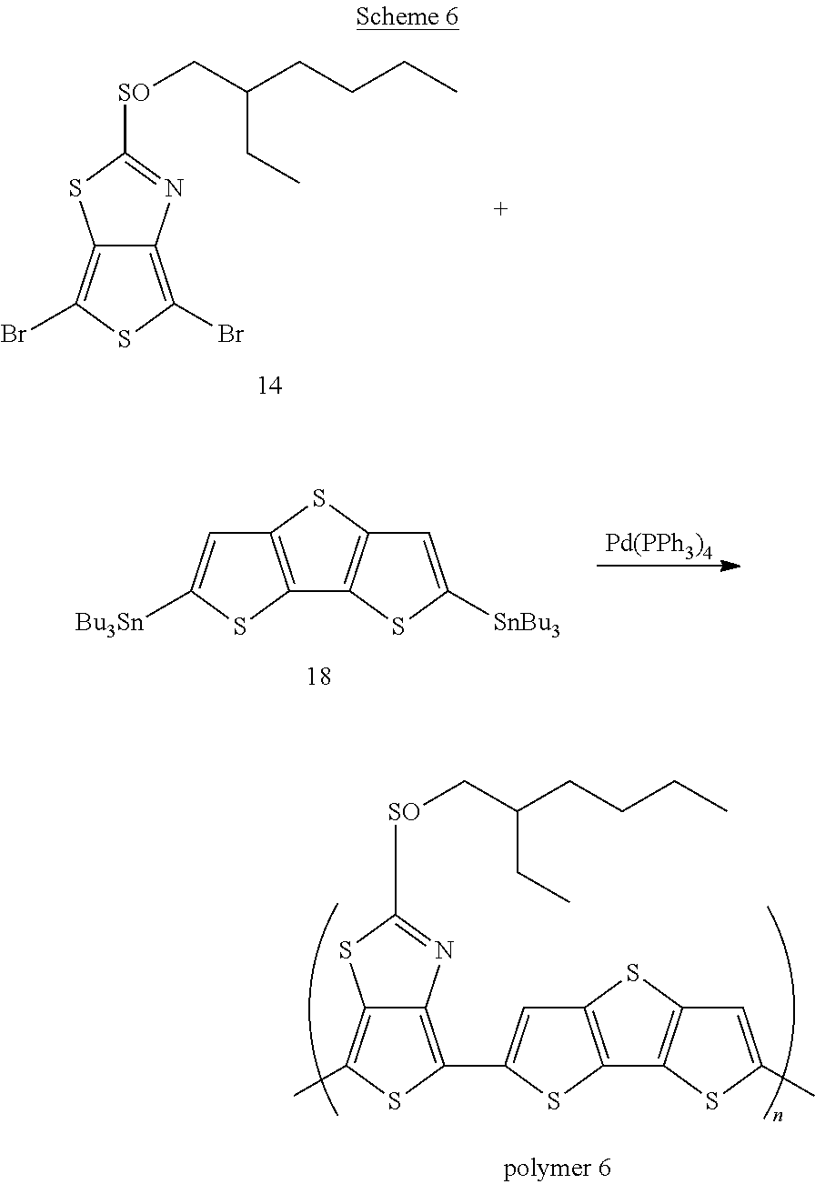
C12=C(SC3=C1SC([SnBu3])=C3)C=C([Bu3Sn])S2.[Pd(PPh3)4].C12=C(SC3=C1SC(C)=C3)C=C(C1=C3C(=C(C)S1)SC([SO]CC(CCCC)CC)=N3)S2.C12=C(Br)SC(Br)=C1SC([SO]CC(CCCC)CC)=N2
